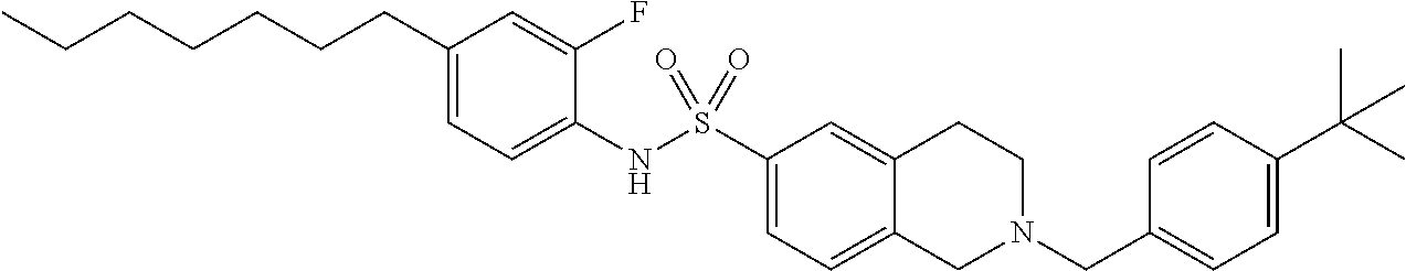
C1(CCCCCCC)=CC=C(NS(C2=CC=C3C(=C2)CCN(CC2=CC=C(C(C)(C)C)C=C2)C3)(=O)=O)C(F)=C1
